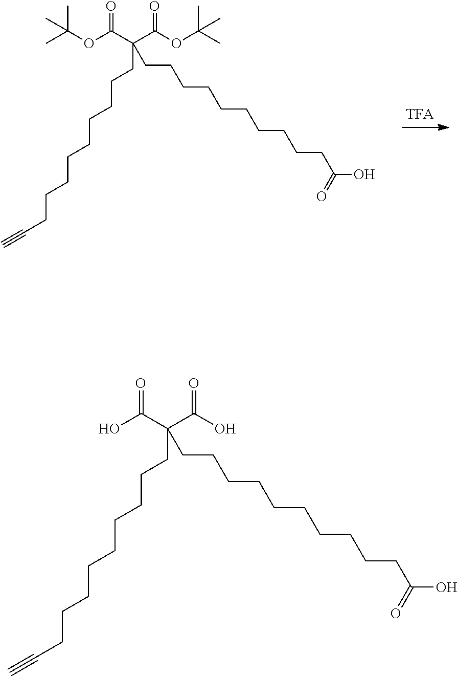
CC(OC(C(C(OC(C)(C)C)=O)(CCCCCCCCCCC(O)=O)CCCCCCCCCC#C)=O)(C)C.OC(C(C(O)=O)(CCCCCCCCCCC(O)=O)CCCCCCCCCC#C)=O
